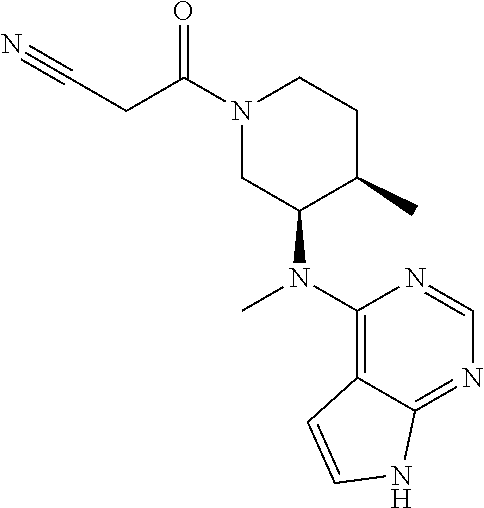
C1(N(C)C2C(C)CCN(C(CC#N)=O)C2)=C2C(=NC=N1)NC=C2
